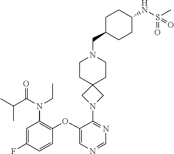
C1(OC2=C(N(C(C(C)C)=O)CC)C=C(F)C=C2)=CN=CN=C1N1CC2(C1)CCN(CC1CCC(NS(C)(=O)=O)CC1)CC2
